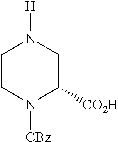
C1CN([CBz])C([CO2H])CN1[H]
